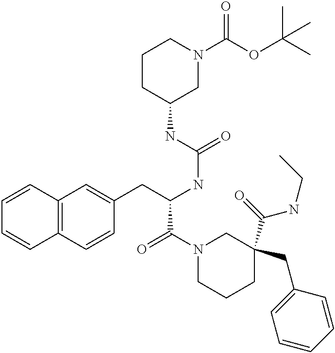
C12=C(C=CC(CC(NC(=O)NC3CN(C(OC(C)(C)C)=O)CCC3)C(N3CCCC(C(=O)NCC)(CC4=CC=CC=C4)C3)=O)=C1)C=CC=C2
